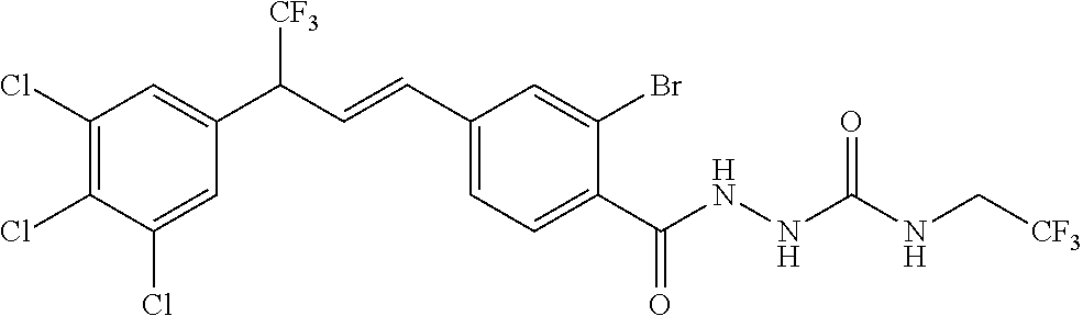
C1(Cl)=C(Cl)C(Cl)=CC(C(C=CC2=CC=C(C(NNC(NC[CF3])=O)=O)C(Br)=C2)[CF3])=C1
